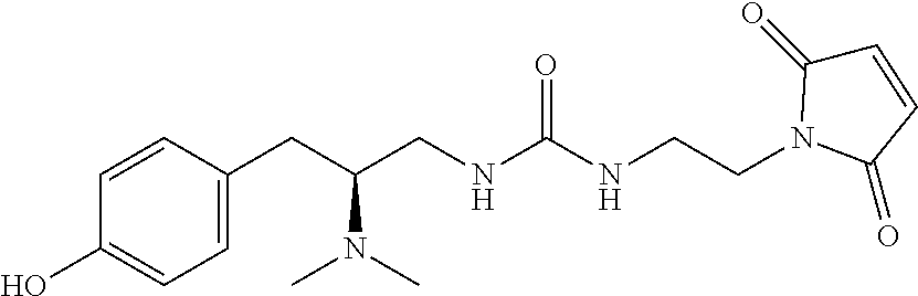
C1=C(CC(CNC(NCCN2C(=O)C=CC2=O)=O)N(C)C)C=CC(O)=C1
